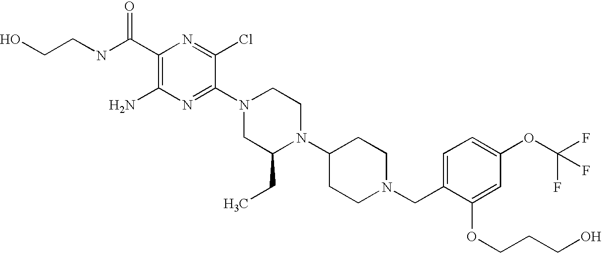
C1(C(NCCO)=O)=C(N)N=C(N2CC(CC)N(C3CCN(CC4=CC=C(OC(F)(F)F)C=C4OCCCO)CC3)CC2)C(Cl)=N1
